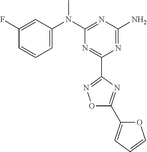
C1(F)=CC(N(C2=NC(N)=NC(C3=NOC(C4=CC=CO4)=N3)=N2)C)=CC=C1
